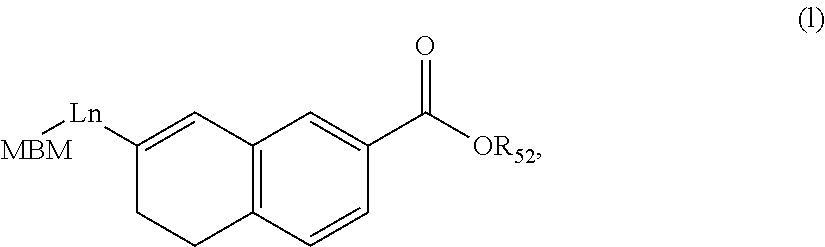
C12=C(C=CC(C([OR52])=O)=C1)CCC([Ln][MBM])=C2
